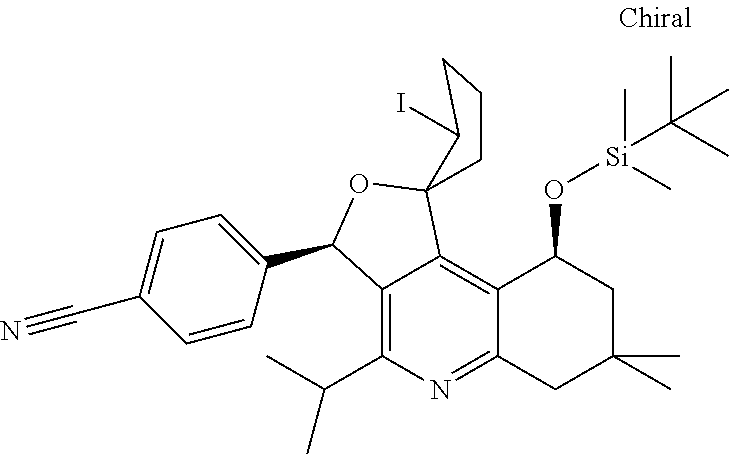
C12=C(C(C)C)N=C3C(=C1C1(OC2C2=CC=C(C#N)C=C2)CCCC1I)C(O[Si](C)(C(C)(C)C)C)CC(C)(C)C3
